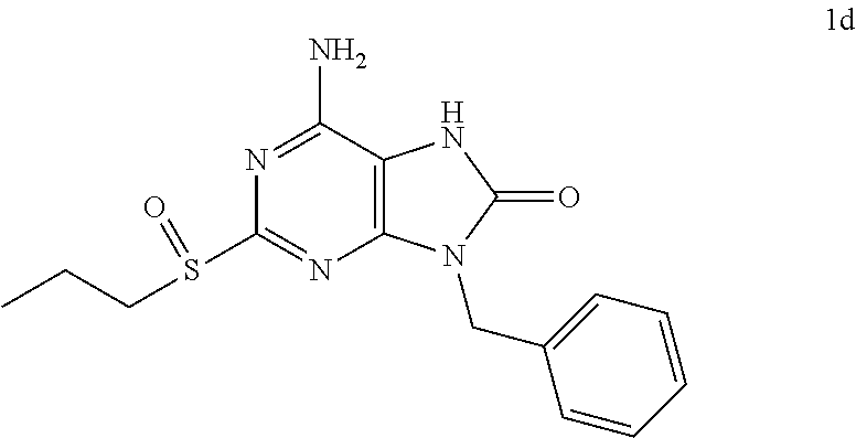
C12=C(C(N)=NC(S(=O)CCC)=N1)NC(=O)N2CC1=CC=CC=C1
